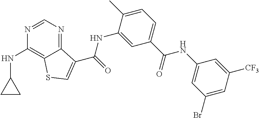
C1=NC(NC2CC2)=C2C(=N1)C(C(NC1=CC(C(NC3=CC(Br)=CC([CF3])=C3)=O)=CC=C1C)=O)=CS2
